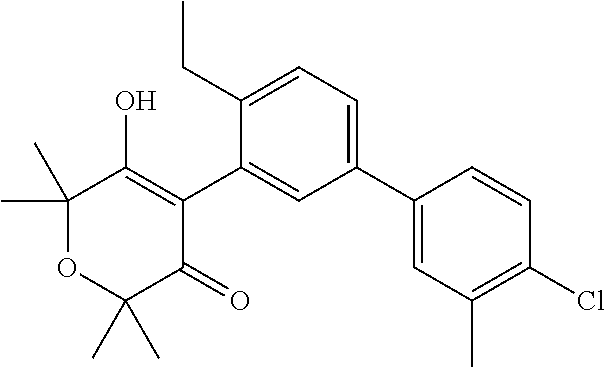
C1(C2=CC=C(CC)C(C3=C(O)C(C)(C)OC(C)(C)C3=O)=C2)=CC(C)=C(Cl)C=C1
